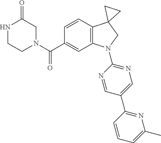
N1(C(C2=CC3=C(C=C2)C2(CN3C3=NC=C(C4=NC(C)=CC=C4)C=N3)CC2)=O)CC(=O)NCC1
